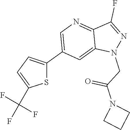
C1(C2=CN=C3C(=C2)N(CC(N2CCC2)=O)N=C3F)=CC=C(C(F)(F)F)S1
